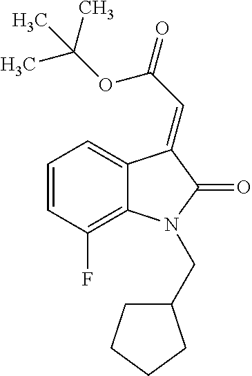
C12=CC=CC(F)=C1N(CC1CCCC1)C(=O)C2=CC(=O)OC(C)(C)C
